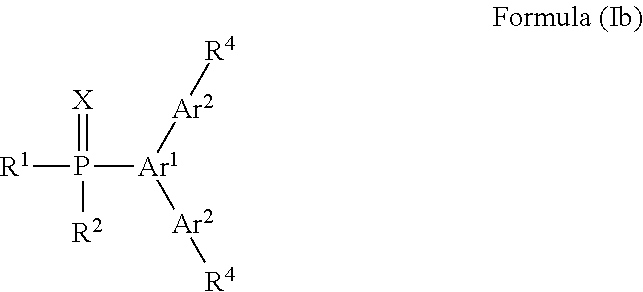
[R1]P(=[X])([R2])[Ar1]([Ar2][R4])[Ar2][R4]
